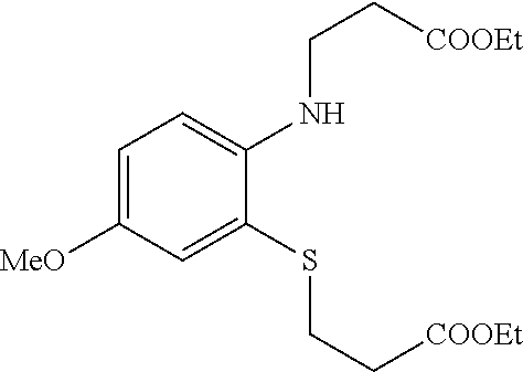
C1=C([MeO])C=C(SCC[COOEt])C(NCC[COOEt])=C1
